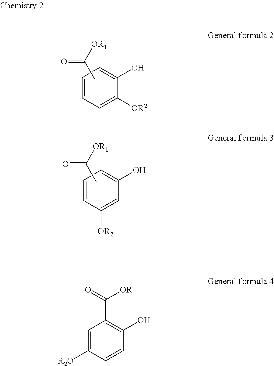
C1=CC=C(O)C([OR2])=C1.CC(=O)[OR1].C1=CC=C(O)C=C1[OR2].CC(=O)[OR1].C1=C([R2O])C=CC(O)=C1C(=O)[OR1]
